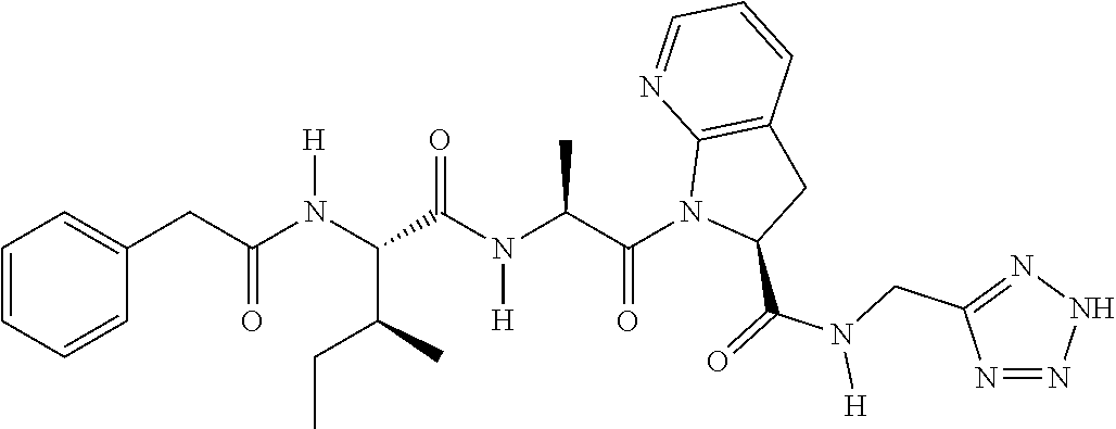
C1(CC(N(C(C(C)CC)C(N(C(C(N2C(C(=O)N(CC3=NNN=N3)[H])CC3=C2N=CC=C3)=O)C)[H])=O)[H])=O)=CC=CC=C1
